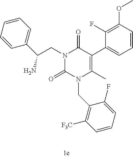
C1(=O)N(CC2=C([F3C])C=CC=C2F)C(C)=C(C2=CC=CC(OC)=C2F)C(=O)N1CC(C1=CC=CC=C1)N
